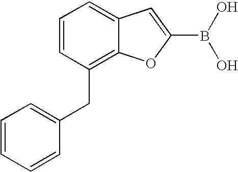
C1=CC(CC2=CC=CC=C2)=C2C(=C1)C=C(B(O)O)O2
